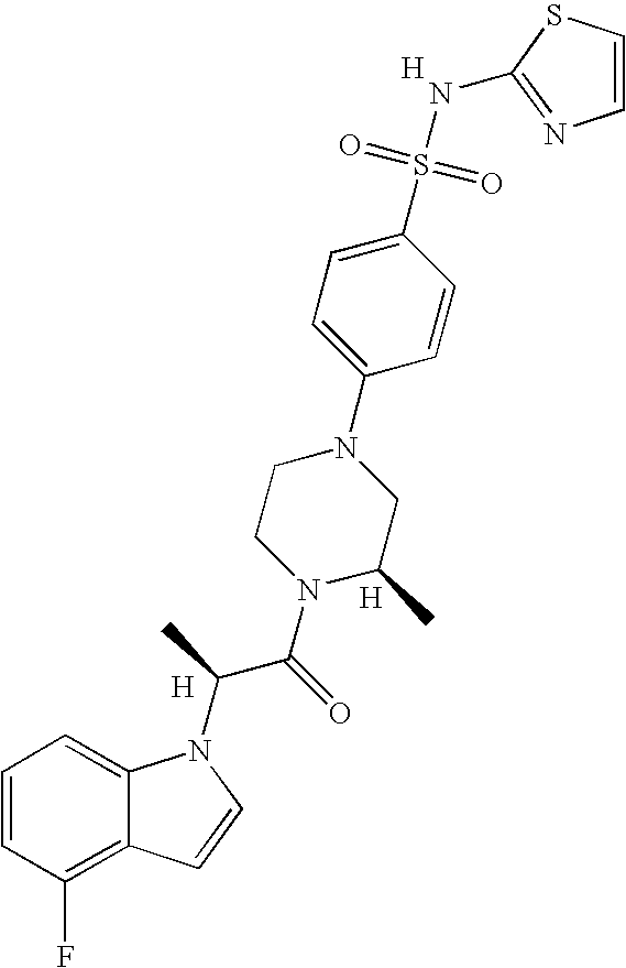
C1=CC(F)=C2C(=C1)N(C(C(N1C(C)CN(C3=CC=C(S(=O)(=O)NC4=NC=CS4)C=C3)CC1)=O)C)C=C2.[H].[H].[H]
